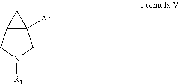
C12([Ar])C(CN([R1])C1)C2
